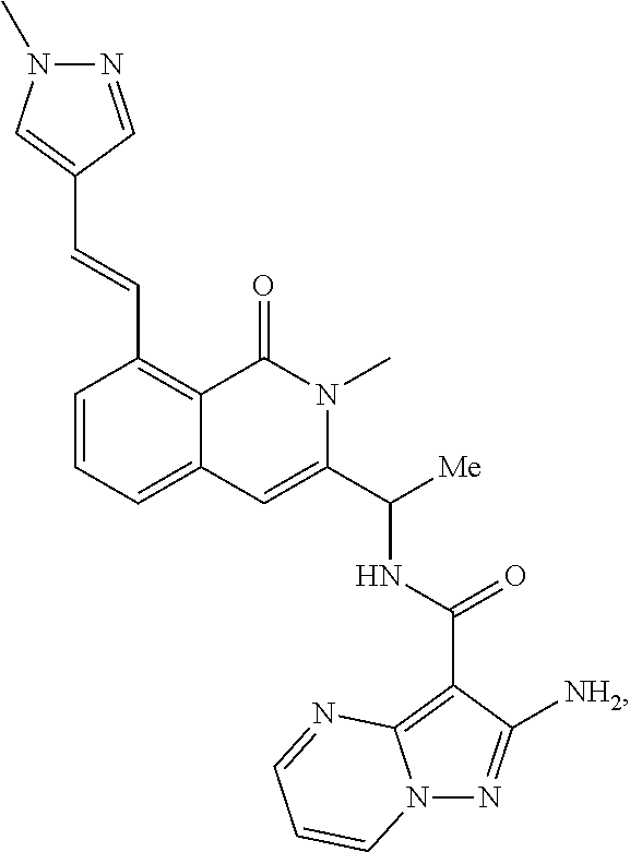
C12=CC=CC(C=CC3=CN(C)N=C3)=C1C(=O)N(C)C(C([Me])NC(C1=C3N(N=C1[NH2])C=CC=N3)=O)=C2
